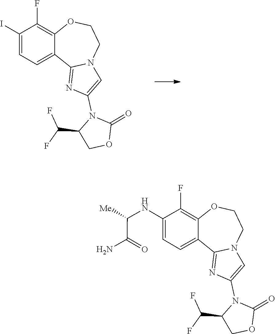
C(C1COC(=O)N1C1=CN2C(=N1)C1=CC=C(I)C(F)=C1OCC2)(F)F.O=C1OCC(C(F)F)N1C1=CN2C(=N1)C1=CC=C(NC(C(N)=O)[Me])C(F)=C1OCC2
